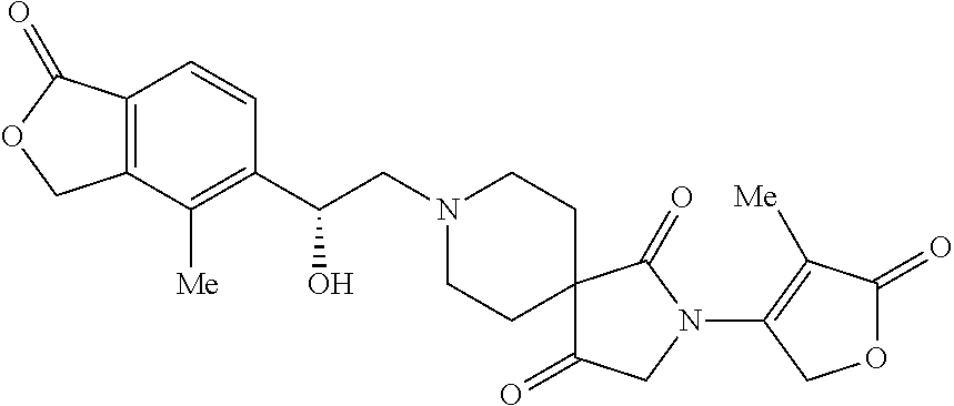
C1(C(CN2CCC3(CC2)C(=O)CN(C2=C([Me])C(=O)OC2)C3=O)O)=C([Me])C2=C(C=C1)C(=O)OC2
